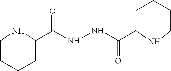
C1CCCC(C(=O)NNC(C2NCCCC2)=O)N1
